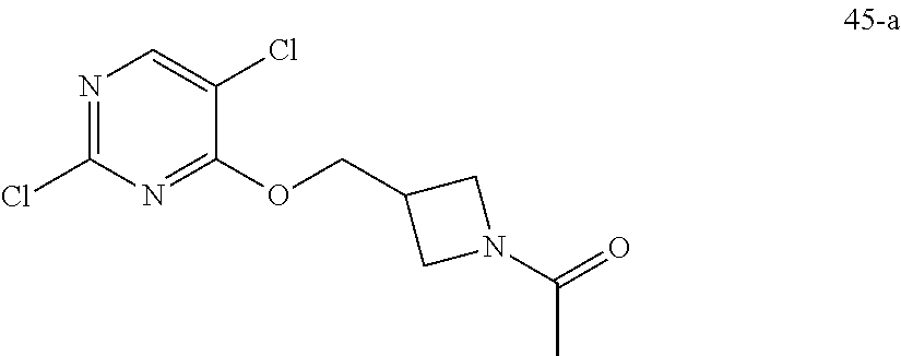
N1=C(Cl)N=C(OCC2CN(C(=O)C)C2)C(Cl)=C1
